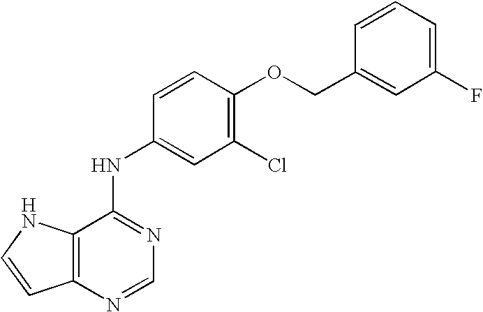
O(C1=C(Cl)C=C(NC2=NC=NC3=C2NC=C3)C=C1)CC1=CC(F)=CC=C1
